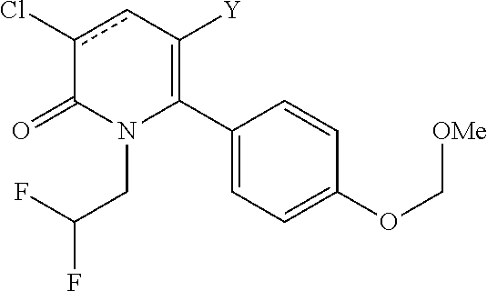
C1(C2=C([Y])cc(Cl)C(=O)N2CC(F)F)=CC=C(OC[OMe])C=C1
